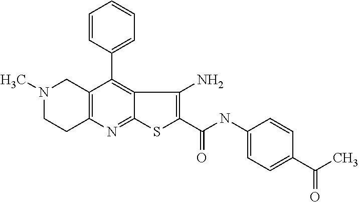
N1(C)CCC2=C(C1)C(C1=CC=CC=C1)=C1C(=N2)SC(C(NC2=CC=C(C(C)=O)C=C2)=O)=C1N
